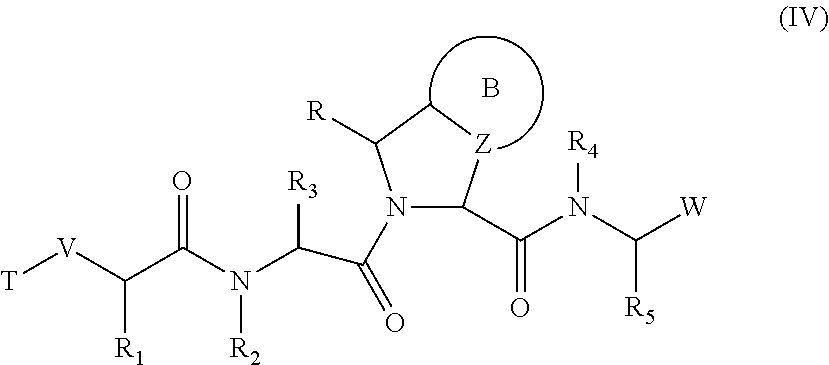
B.N1(C(=O)C([R3])N(C(C([V][T])[R1])=O)[R2])C(C(N(C([W])[R5])[R4])=O)[Z]CC1[R]
